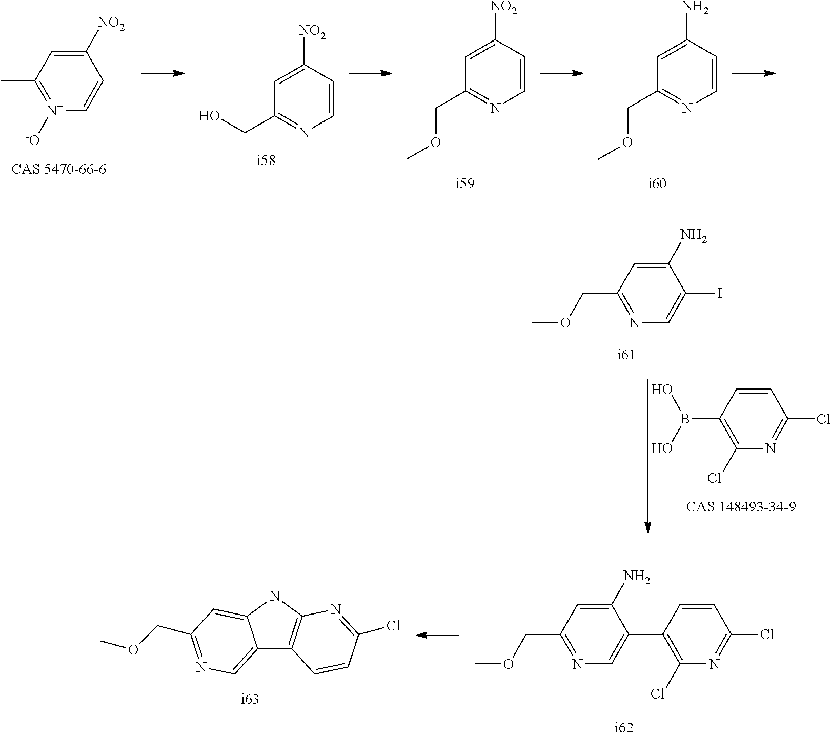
C1=C([NO2])C=CN=C1CO.C1=C([NO2])C=CN=C1COC.C1([NO2])=CC(C)=[N+]([-O])C=C1.C1=C(N)C=CN=C1COC.C1(N)=CC(COC)=NC=C1I.C1=CC(B(O)O)=C(Cl)N=C1Cl.C1(N)=CC(COC)=NC=C1C1=C(Cl)N=C(Cl)C=C1.C12=CN=C(COC)C=C1NC1=C2C=CC(Cl)=N1
